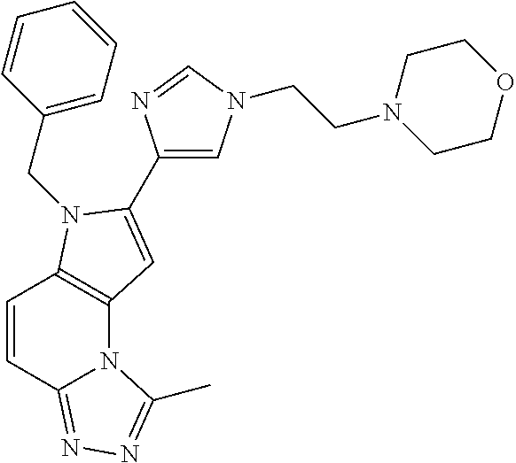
C1=CC2=NN=C(C)N2C2=C1N(CC1=CC=CC=C1)C(C1=CN(CCN3CCOCC3)C=N1)=C2
